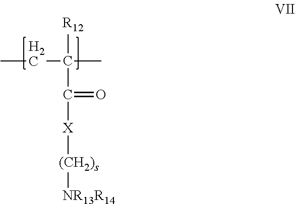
C(C(C)(C([X][(CH2)s][NR13R14])=O)[R12])C
